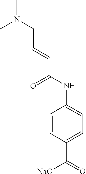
C1=CC(C([NaO])=O)=CC=C1NC(C=CCN(C)C)=O
